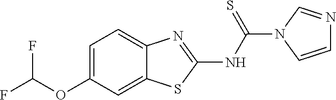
C1=C(OC(F)F)C=C2C(=C1)N=C(NC(N1C=CN=C1)=S)S2
